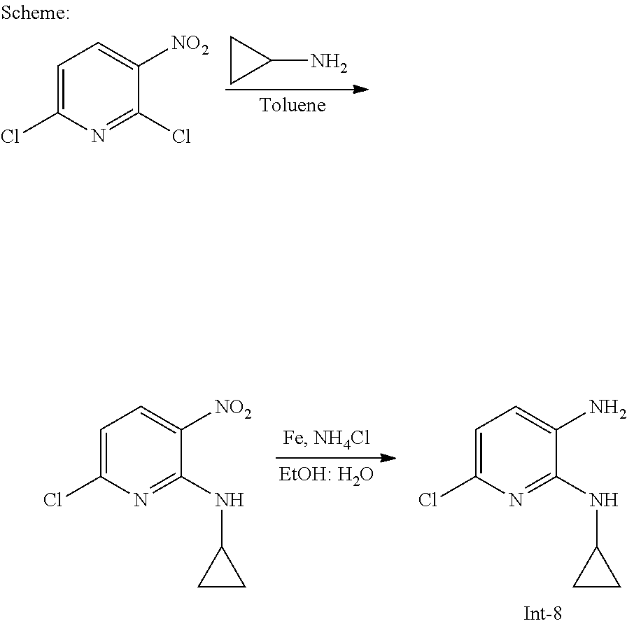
C1CC1N.C1=C(Cl)N=C(Cl)C([NO2])=C1.C1=C(Cl)N=C(NC2CC2)C(N)=C1.C1=C(Cl)N=C(NC2CC2)C([NO2])=C1
